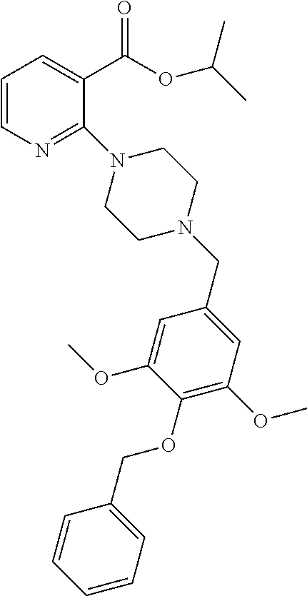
C1=CN=C(N2CCN(CC3=CC(OC)=C(OCC4=CC=CC=C4)C(OC)=C3)CC2)C(C(=O)OC(C)C)=C1
